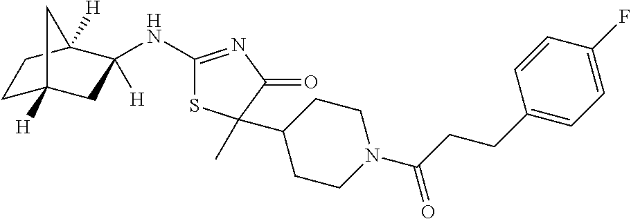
C1C2([H])CC([H])(NC3=NC(=O)C(C4CCN(C(CCC5=CC=C(F)C=C5)=O)CC4)(C)S3)C([H])(C1)C2
